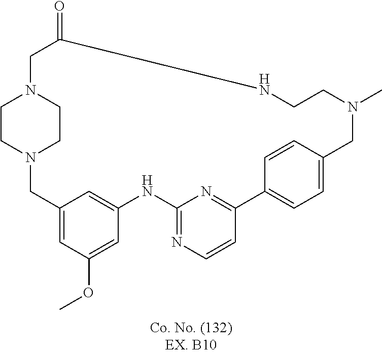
C1CN2CCN1CC(=O)NCCN(C)CC1=CC=C(C3=NC(=NC=C3)NC3=CC(=CC(OC)=C3)C2)C=C1
